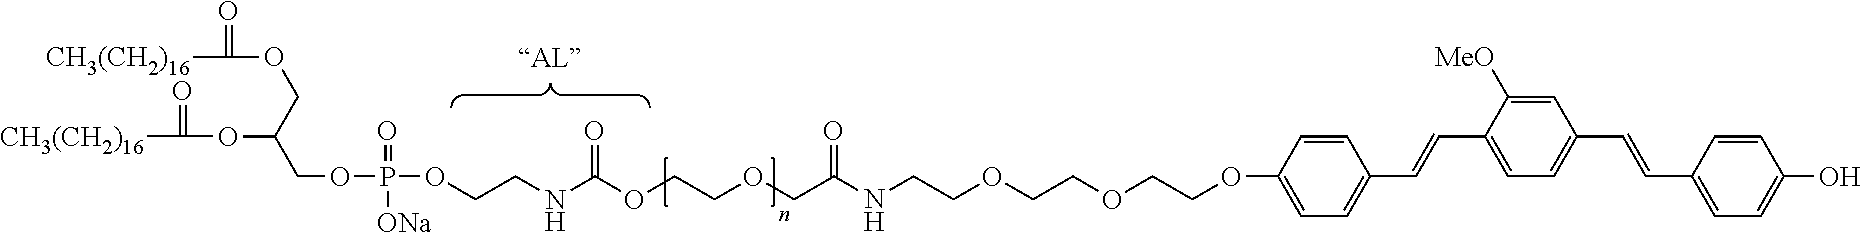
[CH3(CH2)16]C(OCC(COP(=O)([ONa])OCCNC(OCCOCC(NCCOCCOCCOC1=CC=C(C=CC2=CC=C(C=CC3=CC=C(O)C=C3)C=C2[MeO])C=C1)=O)=O)OC([CH3(CH2)16])=O)=O
